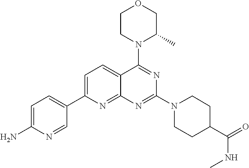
C1=C(C2=CC=C(N)N=C2)N=C2C(=C1)C(N1C(C)COCC1)=NC(N1CCC(C(=O)NC)CC1)=N2
